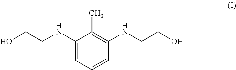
C1(C)=C(NCCO)C=CC=C1NCCO
